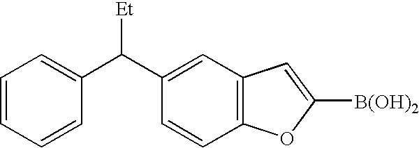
C1=CC=CC(C(C2=CC3=C(C=C2)OC([B(OH)2])=C3)[Et])=C1
